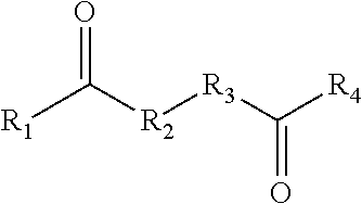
O=C([R2][R3]C([R4])=O)[R1]
